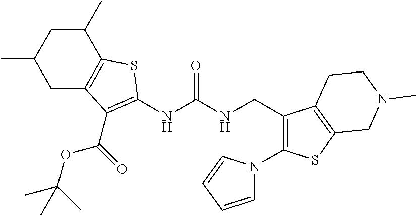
C1(C)CC(C)CC2=C1SC(NC(NCC1=C(N3C=CC=C3)SC3=C1CCN(C)C3)=O)=C2C(OC(C)(C)C)=O
